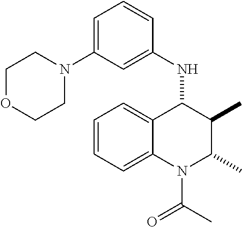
C1=CC=C2C(=C1)C(NC1=CC(N3CCOCC3)=CC=C1)C(C)C(C)N2C(C)=O
